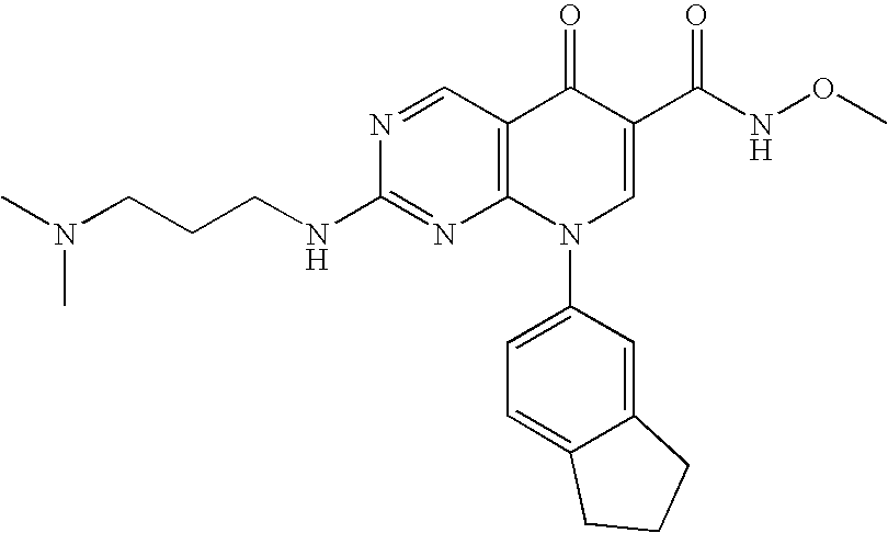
N1=CC2=C(N=C1NCCCN(C)C)N(C1=CC=C3C(=C1)CCC3)C=C(C(=O)NOC)C2=O
